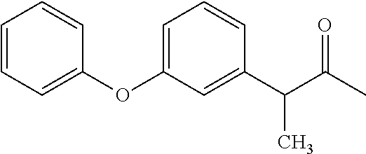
C1(OC2=CC=CC(C(C(C)=O)C)=C2)=CC=CC=C1
